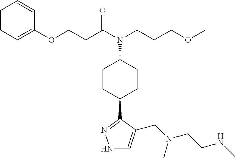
N1C=C(CN(CCNC)C)C(C2CCC(N(C(CCOC3=CC=CC=C3)=O)CCCOC)CC2)=N1
